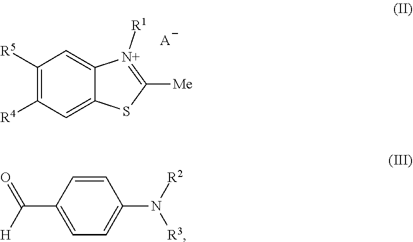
C1([R5])=C([R4])C=C2C(=C1)[N+]([R1])=C([Me])S2.[A].C(C1=CC=C(N([R2])[R3])C=C1)(=O)[H]
